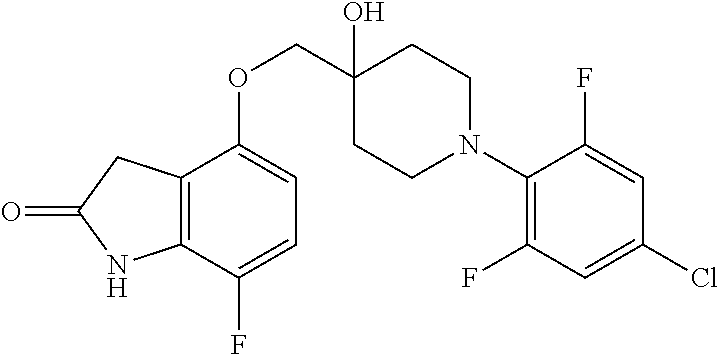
C1(N2CCC(O)(COC3=CC=C(F)C4=C3CC(=O)N4)CC2)=C(F)C=C(Cl)C=C1F
